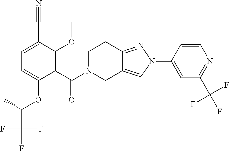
C1(N2N=C3C(=C2)CN(C(=O)C2=C(OC)C(C#N)=CC=C2OC(C(F)(F)F)C)CC3)=CC(C(F)(F)F)=NC=C1
